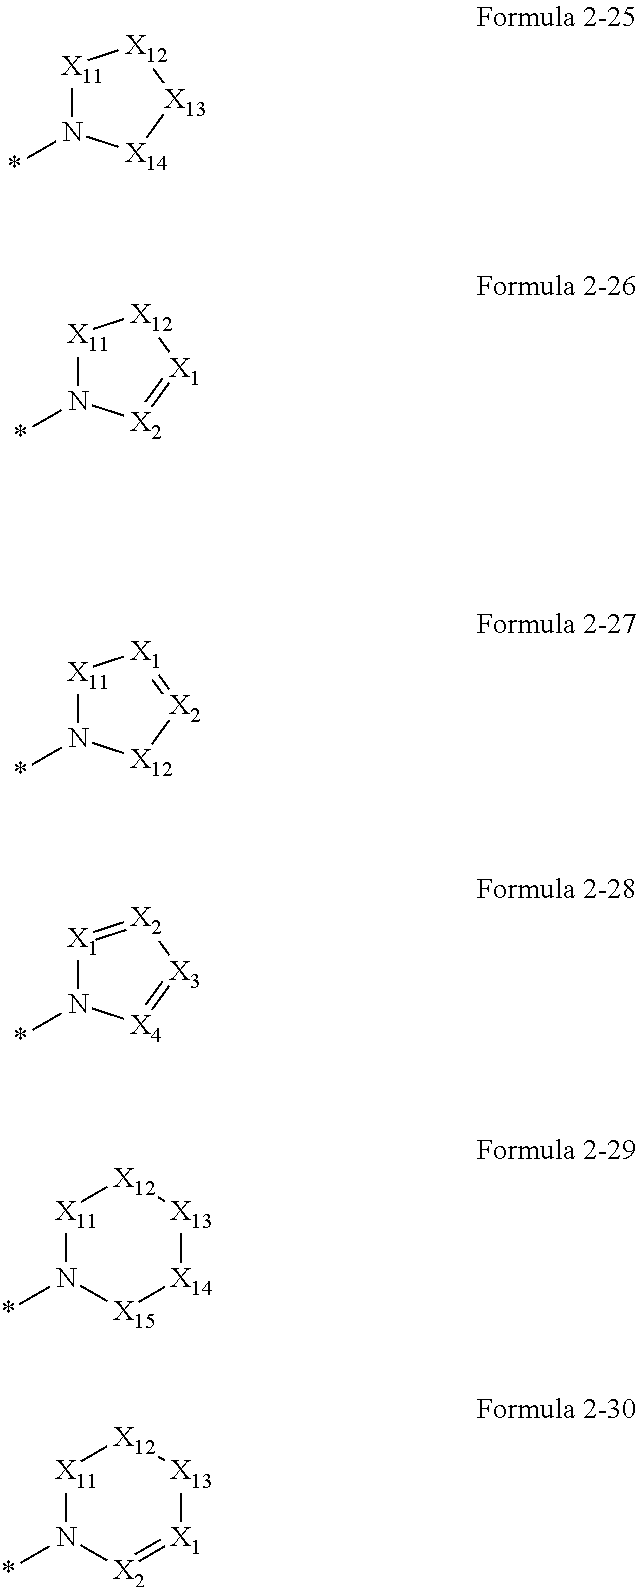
[X11]1N(*)[X14][X13][X12]1.[X11]1N(*)[X2]=[X1][X12]1.[X11]1N(*)[X12][X2]=[X1]1.[X1]1=[X2][X3]=[X4]N1*.[X11]1N(*)[X15][X14][X13][X12]1.[X11]1N(*)[X2]=[X1][X13][X12]1
